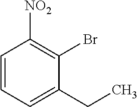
C1=CC=C(CC)C(Br)=C1[NO2]
